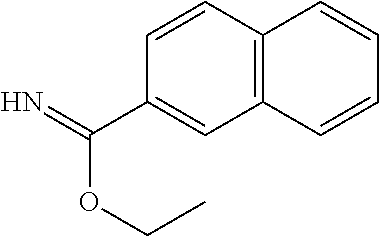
C12=C(C=CC(C(=N)OCC)=C1)C=CC=C2
